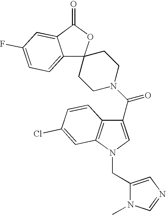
C12=CC=C(F)C=C1C(=O)OC21CCN(C(C2=CN(CC3=CN=CN3C)C3=C2C=CC(Cl)=C3)=O)CC1
